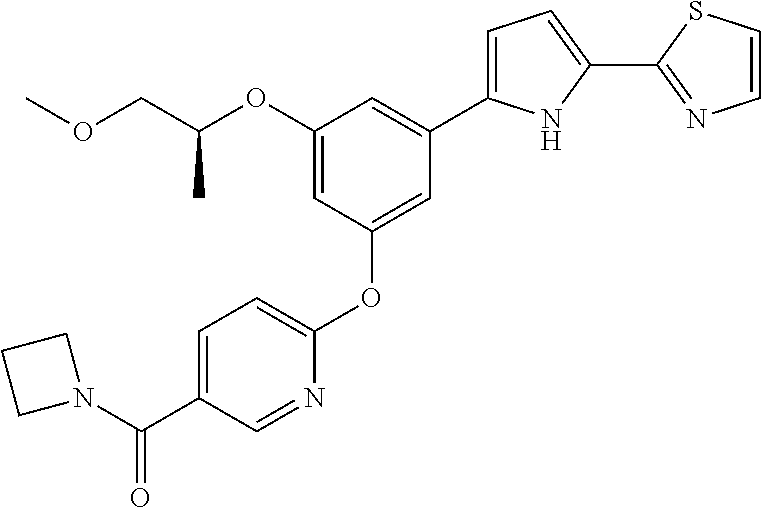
C1(OC(COC)C)=CC(OC2=CC=C(C(N3CCC3)=O)C=N2)=CC(C2=CC=C(C3=NC=CS3)N2)=C1
